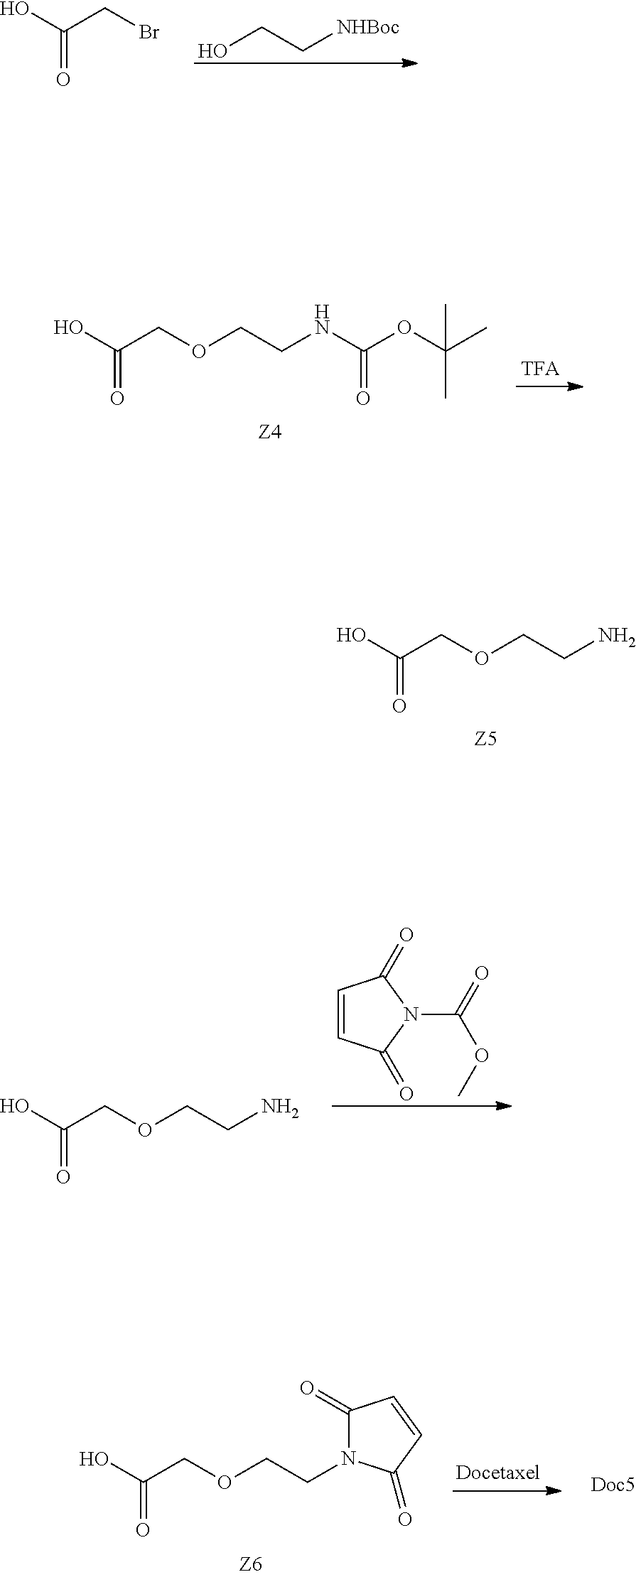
OCC[NHBoc].OC(CBr)=O.OC(COCCNC(OC(C)(C)C)=O)=O.OC(COCCN)=O.C1=CC(=O)N(C(=O)OC)C1=O.OC(COCCN)=O.OC(COCCN1C(=O)C=CC1=O)=O
